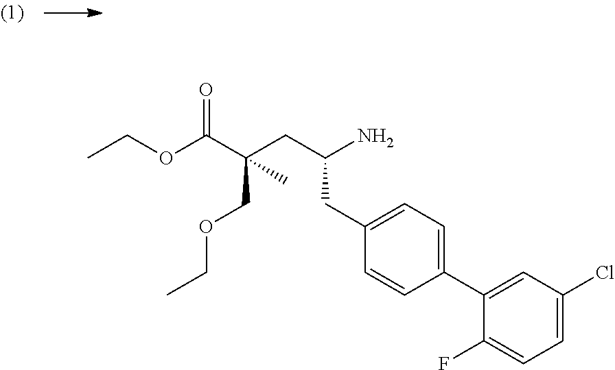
CCOC(C(CC(N)CC1=CC=C(C2=CC(Cl)=CC=C2F)C=C1)(COCC)C)=O
